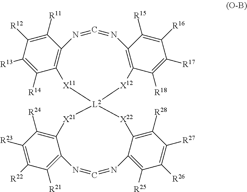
C1([R11])=C([R12])C([R13])=C([R14])C2=C1N=C=NC1=C(C([R18])=C([R17])C([R16])=C1[R15])[X12][L2]1([X11]2)[X21]C2=C([R24])C([R23])=C([R22])C([R21])=C2N=C=NC2=C([R25])C([R26])=C([R27])C([R28])=C2[X22]1
